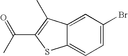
C12=CC=C(Br)C=C1C(C)=C(C(=O)C)S2
